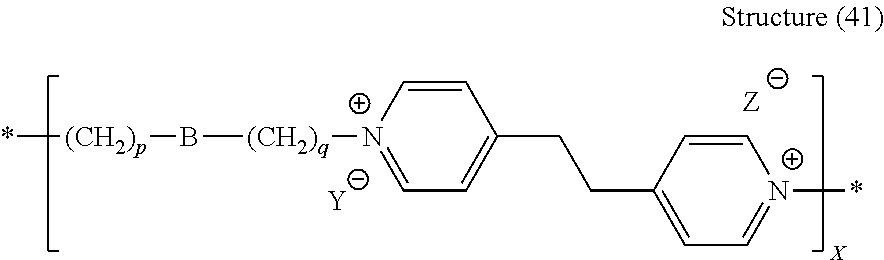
*[(CH2)p]B[(CH2)q][N+]1=CC=C(CCC2=CC=[N+](*)C=C2)C=C1.[Y]
